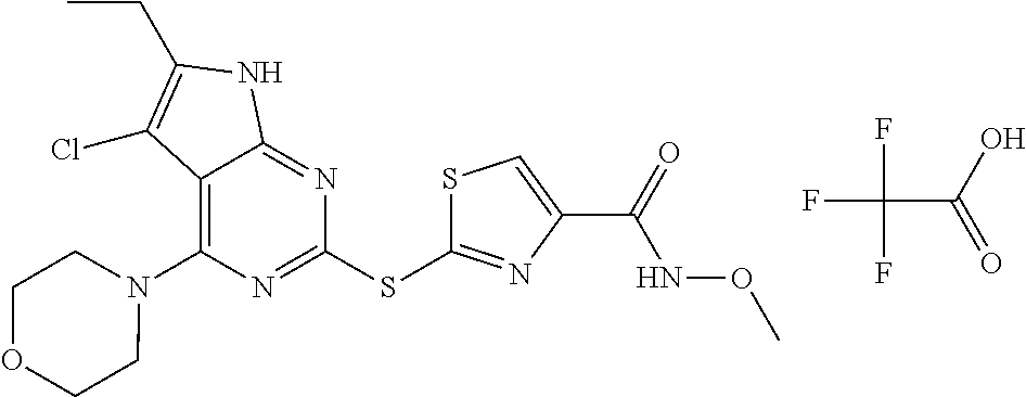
C1(SC2=NC(C(NOC)=O)=CS2)=NC(N2CCOCC2)=C2C(=N1)NC(CC)=C2Cl.FC(C(=O)O)(F)F
